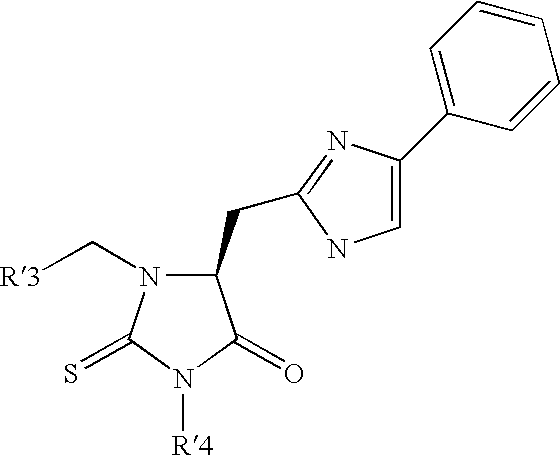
C1(CC2=NC(C3=CC=CC=C3)=CN2)N(C[R3])C(=S)N([R4])C1=O
